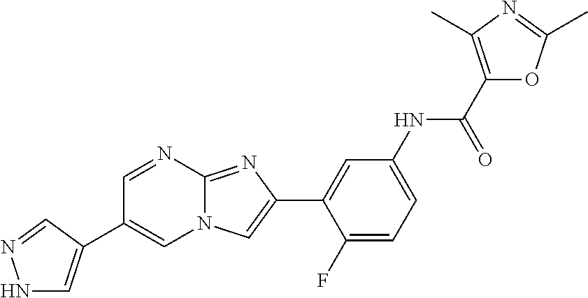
C1=NC2=NC(C3=CC(NC(C4=C(C)N=C(C)O4)=O)=CC=C3F)=CN2C=C1C1=CNN=C1
